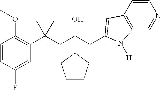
C1=CC(F)=CC(C(CC(CC2=CC3=C(C=NC=C3)N2[H])(O)C2CCCC2)(C)C)=C1OC
